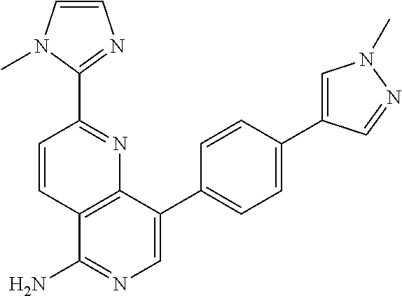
C1=CC2=C(N=C1C1=NC=CN1C)C(C1=CC=C(C3=CN(C)N=C3)C=C1)=CN=C2N
